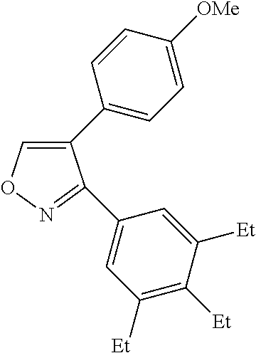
C1(C2=CC=C([OMe])C=C2)=CON=C1C1=CC([Et])=C([Et])C([Et])=C1
